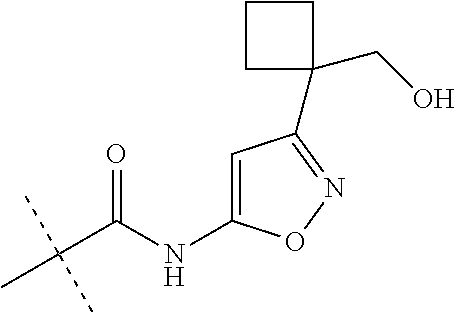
C(C(C)(C)C)(=O)NC1=CC(C2(CO)CCC2)=NO1
